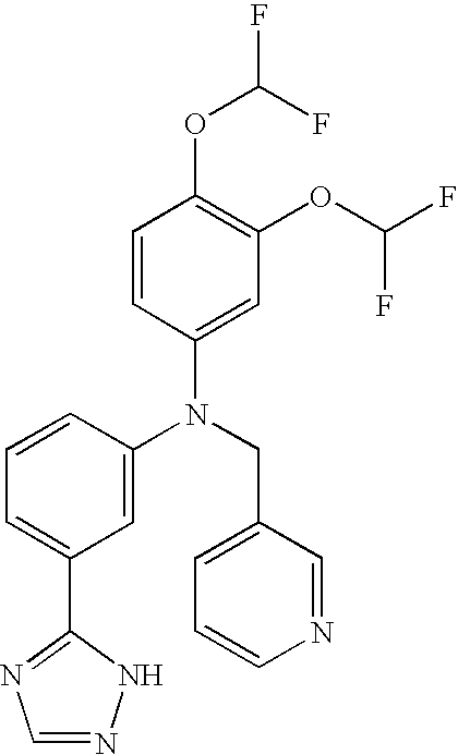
N(CC1=CC=CN=C1)(C1=CC(C2=NC=NN2)=CC=C1)C1=CC(OC(F)F)=C(OC(F)F)C=C1
